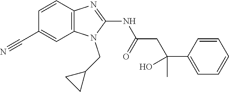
C1=CC2=C(C=C1C#N)N(CC1CC1)C(NC(CC(C1=CC=CC=C1)(C)O)=O)=N2
